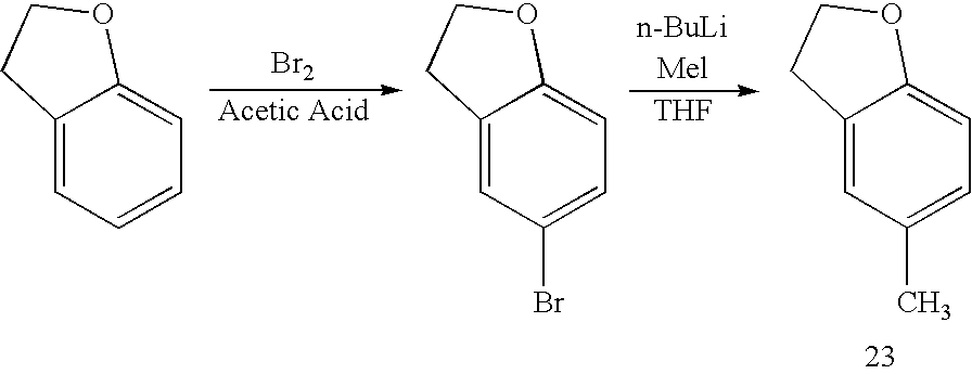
C12=CC=CC=C1OCC2.[Br2].C12=CC(Br)=CC=C1OCC2.[n-BuLi].[THF].C12=CC(C)=CC=C1OCC2
